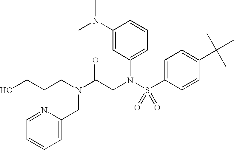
C1(N(C)C)=CC(N(S(C2=CC=C(C(C)(C)C)C=C2)(=O)=O)CC(N(CCCO)CC2=CC=CC=N2)=O)=CC=C1
